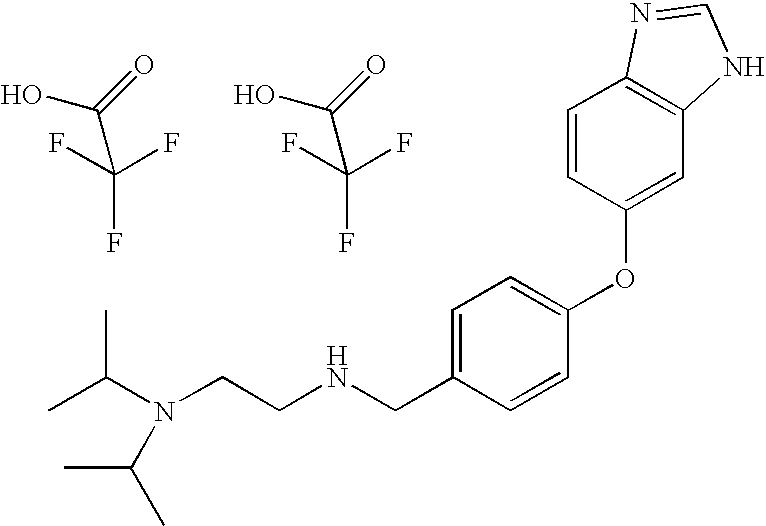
C(NCC1=CC=C(OC2=CC3=C(C=C2)N=CN3)C=C1)CN(C(C)C)C(C)C.OC(=O)C(F)(F)F.OC(=O)C(F)(F)F
